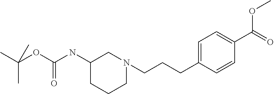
C1(NC(OC(C)(C)C)=O)CCCN(CCCC2=CC=C(C(=O)OC)C=C2)C1
